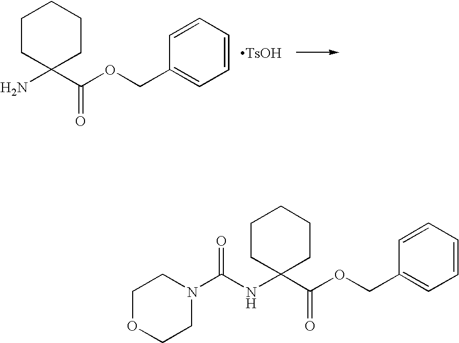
C1CC(N)(C(OCC2=CC=CC=C2)=O)CCC1.[TsOH].C1OCCN(C(NC2(C(OCC3=CC=CC=C3)=O)CCCCC2)=O)C1
